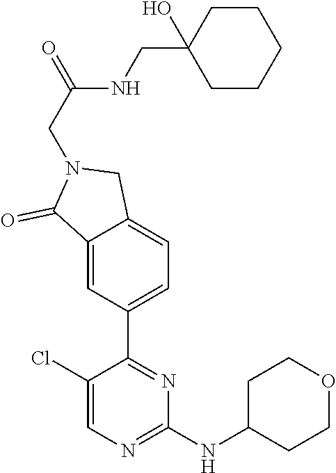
C12=CC(C3=NC(NC4CCOCC4)=NC=C3Cl)=CC=C1CN(CC(=O)NCC1(O)CCCCC1)C2=O
